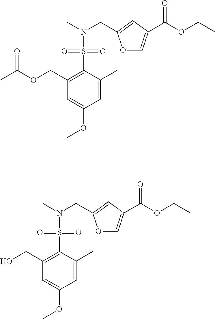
O1C=C(C(OCC)=O)C=C1CN(C)S(C1=C(COC(C)=O)C=C(OC)C=C1C)(=O)=O.O1C=C(C(OCC)=O)C=C1CN(C)S(C1=C(CO)C=C(OC)C=C1C)(=O)=O
